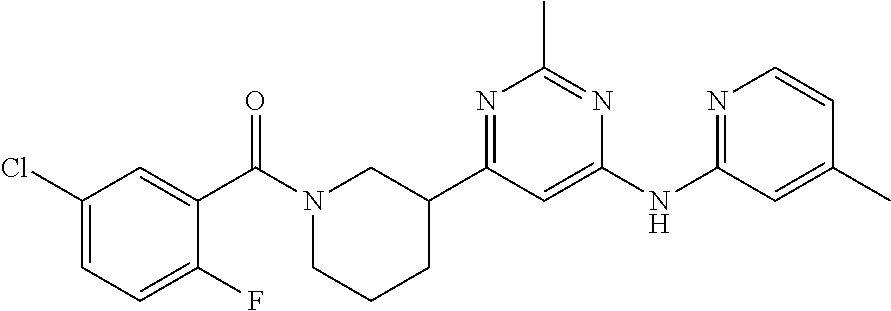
C1(NC2=NC=CC(C)=C2)=CC(C2CN(C(C3=CC(Cl)=CC=C3F)=O)CCC2)=NC(C)=N1
